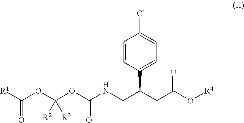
C(=O)([R1])OC(OC(NCC(C1=CC=C(Cl)C=C1)CC(=O)O[R4])=O)([R2])[R3]
